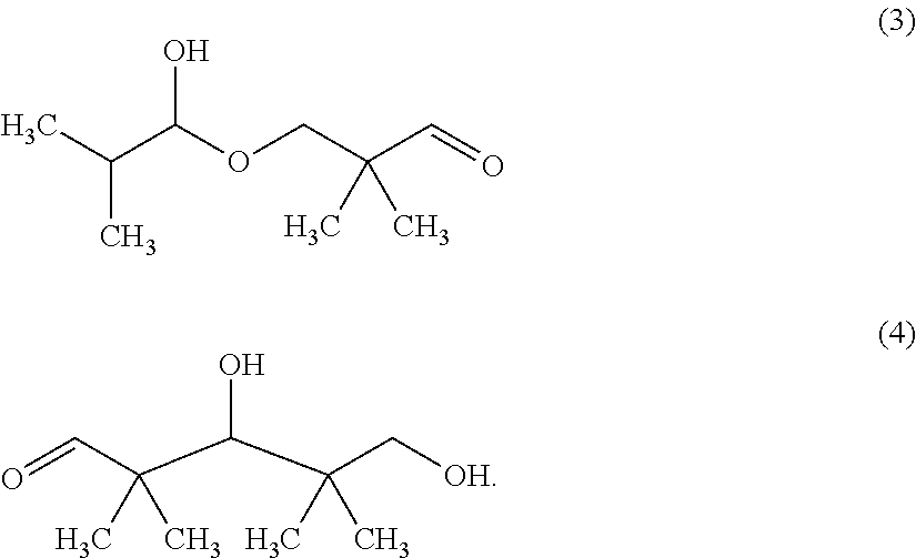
CC(C(OCC(C=O)(C)C)O)C.CC(C(O)C(C[OH])(C)C)(C)C=O
